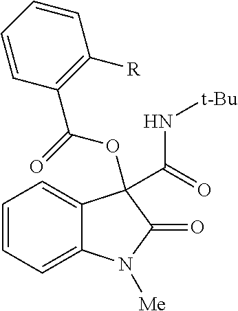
C1=CC(C(=O)OC2(C(=O)N[t-Bu])C3=CC=CC=C3N([Me])C2=O)=C([R])C=C1
